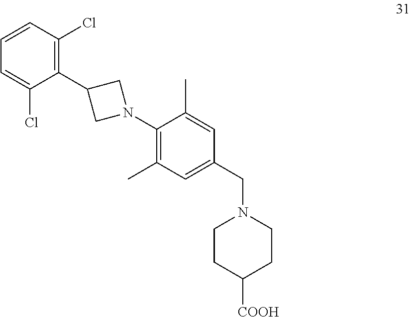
C1=CC(Cl)=C(C2CN(C3=C(C)C=C(CN4CCC([COOH])CC4)C=C3C)C2)C(Cl)=C1
